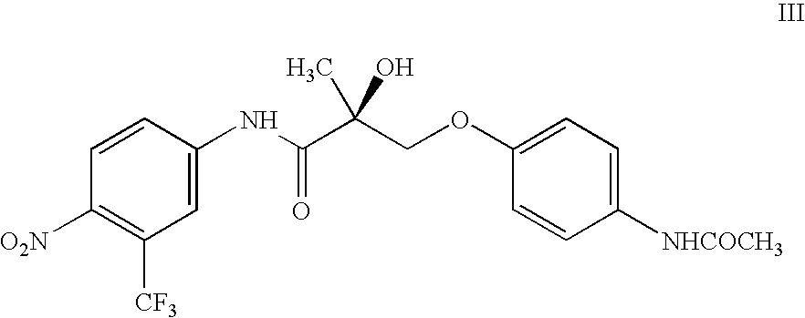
C1=C(NC(C(COC2=CC=C([NHCOCH3])C=C2)(C)O)=O)C=CC([O2N])=C1[CF3]
